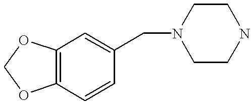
C12=C(OCO1)C=C(CN1CCNCC1)C=C2
